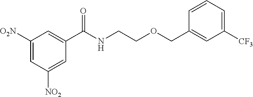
C1([O2N])=CC([NO2])=CC(C(NCCOCC2=CC([CF3])=CC=C2)=O)=C1
